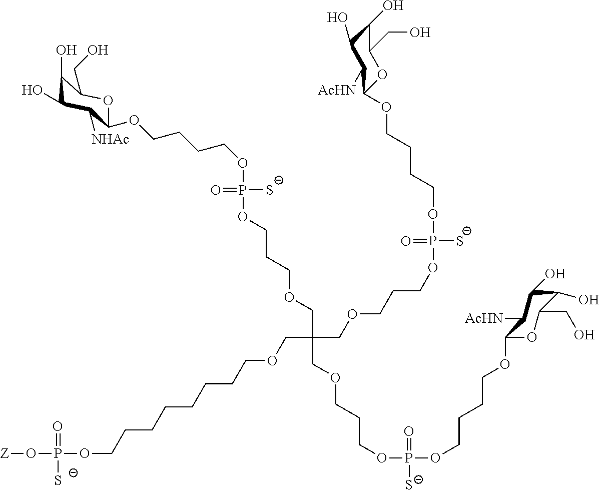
O(P(OCCCOCC(COCCCOP(OCCCCOC1OC(CO)C(O)C(O)C1[AcHN])(=O)[S-])(COCCCOP(OCCCCOC1C([AcHN])C(O)C(O)C(CO)O1)([S-])=O)COCCCCCCCCOP(O[Z])(=O)[S-])([S-])=O)CCCCOC1C([NHAc])C(O)C(O)C(CO)O1
